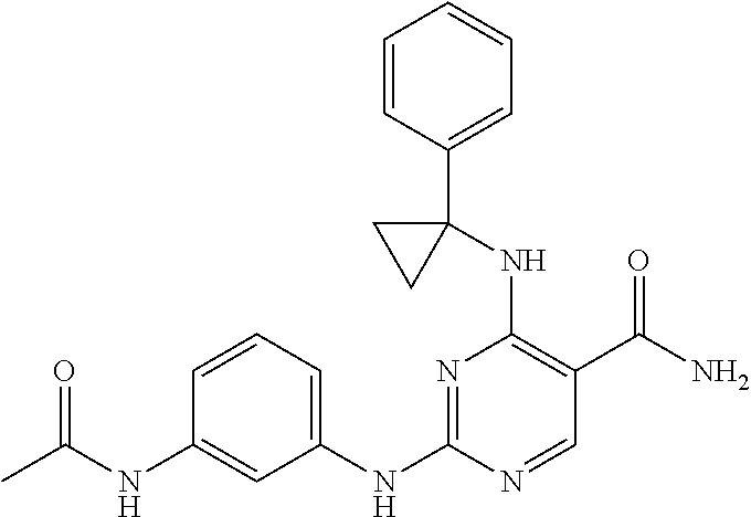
C1=CC(C2(NC3=C(C(=O)N)C=NC(NC4=CC=CC(NC(=O)C)=C4)=N3)CC2)=CC=C1
